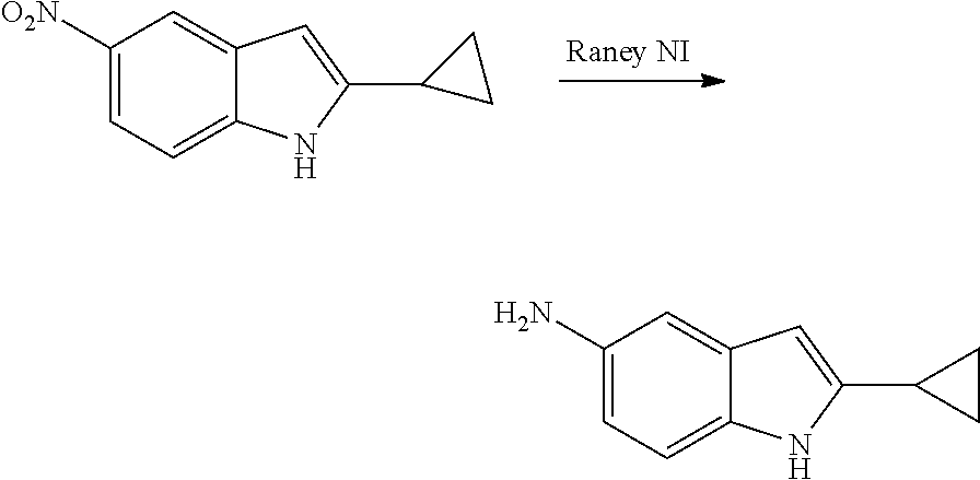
C1([O2N])=CC=C2C(=C1)C=C(C1CC1)N2.C1(N)=CC=C2C(=C1)C=C(C1CC1)N2
